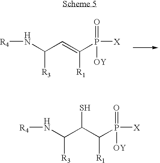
[R4]NC(C=C(P([X])(=O)[OY])[R1])[R3].[R4]NC(C(C(P([X])(=O)[OY])[R1])S)[R3]
